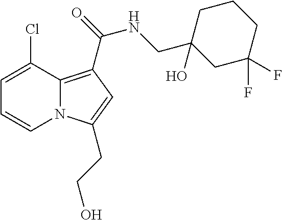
C1=C(Cl)C2=C(C(=O)NCC3(O)CC(F)(F)CCC3)C=C(CCO)N2C=C1
